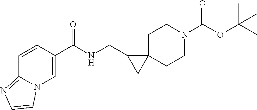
C(NCC1CC12CCN(C(OC(C)(C)C)=O)CC2)(=O)C1=CN2C(=NC=C2)C=C1
